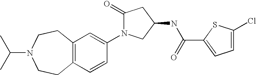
C12=C(C=CC(N3C(=O)CC(NC(C4=CC=C(Cl)S4)=O)C3)=C1)CCN(C(C)C)CC2
